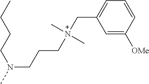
N(CCC[N+](CC1=CC=CC([OMe])=C1)(C)C)(C)CCCC
